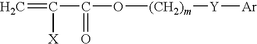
C=C(C(O[(CH2)m][Y][Ar])=O)[X]
